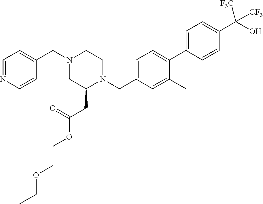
C1=NC=CC(CN2CC(CC(OCCOCC)=O)N(CC3=CC=C(C4=CC=C(C(O)([CF3])[CF3])C=C4)C(C)=C3)CC2)=C1
